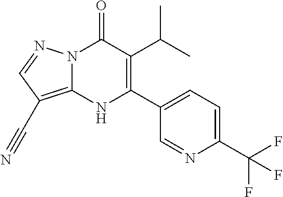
N12C(=C(C#N)C=N1)NC(C1=CC=C(C(F)(F)F)N=C1)=C(C(C)C)C2=O
